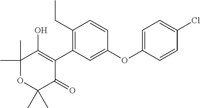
C1(C)(C)OC(C)(C)C(=O)C(C2=C(CC)C=CC(OC3=CC=C(Cl)C=C3)=C2)=C1O
